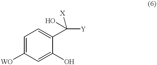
C1=C([WO])C=C(O)C(C([Y])(O)[X])=C1
